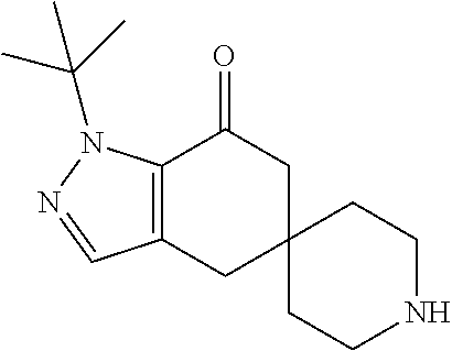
C12=C(CC3(CC1=O)CCNCC3)C=NN2C(C)(C)C
